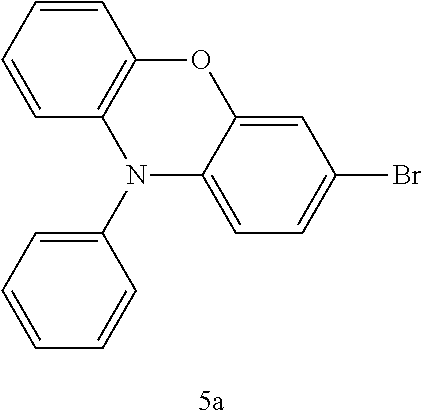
C1=CC=CC2=C1OC1=CC(Br)=CC=C1N2C1=CC=CC=C1
